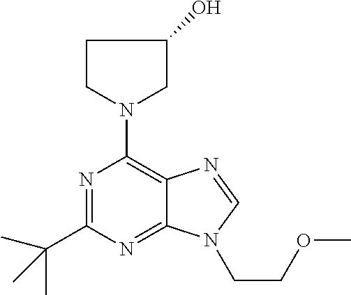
N1=C(C(C)(C)C)N=C2C(=C1N1CC(O)CC1)N=CN2CCOC
